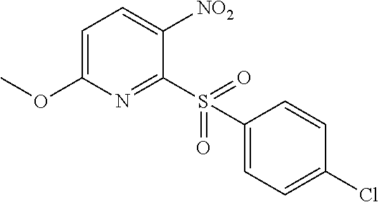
C1=C(OC)N=C(S(=O)(=O)C2=CC=C(Cl)C=C2)C([NO2])=C1
